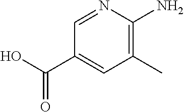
C1=NC(N)=C(C)C=C1C(O)=O
